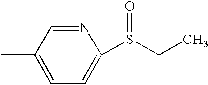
C1=C(C)C=NC(S(CC)=O)=C1
